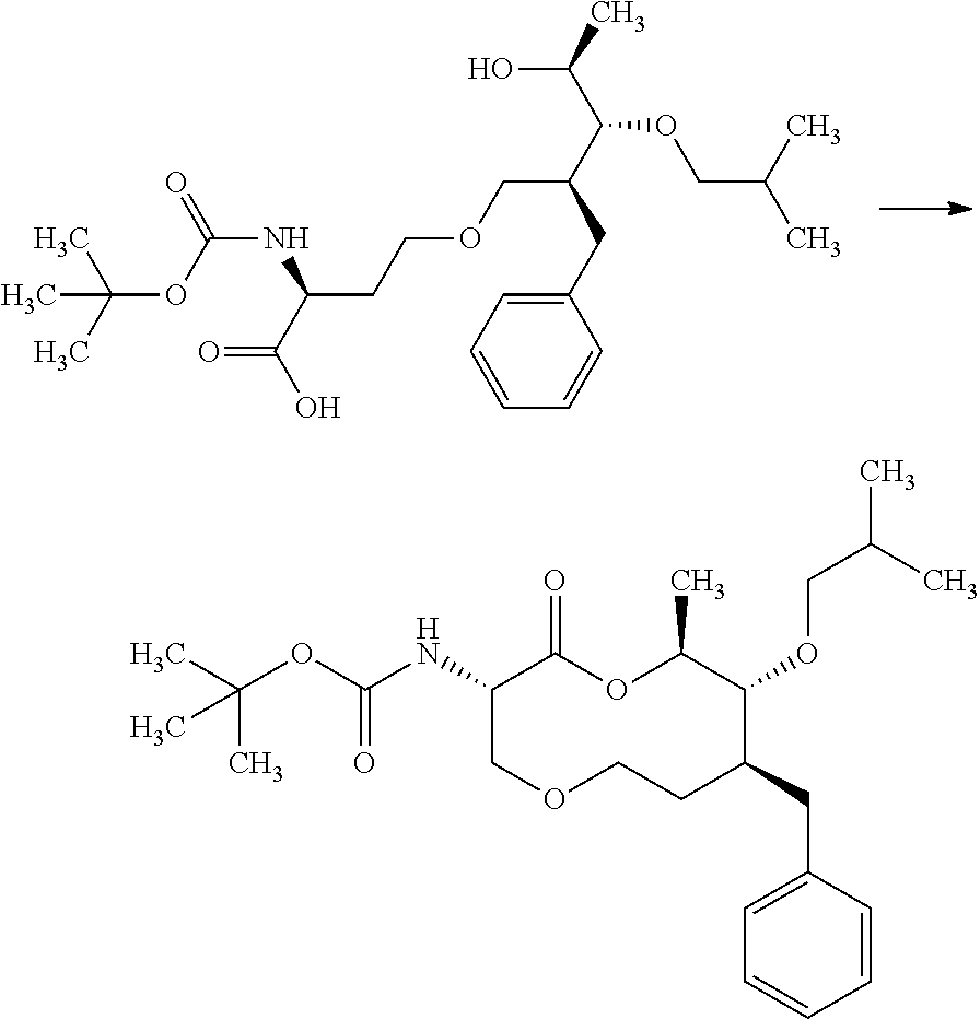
C1=CC=CC=C1CC(COCCC(NC(OC(C)(C)C)=O)C(=O)O)C(OCC(C)C)C(O)C.C(OC(NC1COCCC(CC2=CC=CC=C2)C(OCC(C)C)C(C)OC1=O)=O)(C)(C)C
